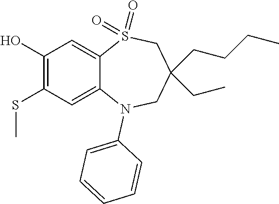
OC1=C(SC)C=C2C(=C1)S(=O)(=O)CC(CCCC)(CC)CN2C1=CC=CC=C1
